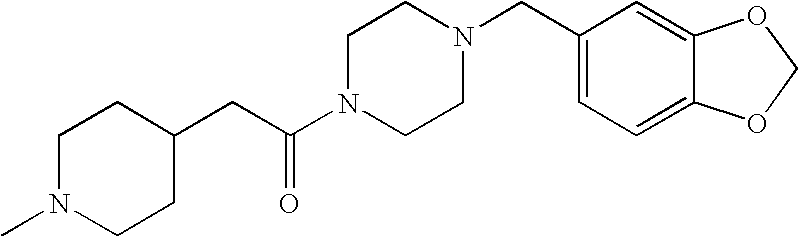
C1(CN2CCN(C(CC3CCN(C)CC3)=O)CC2)=CC=C2C(=C1)OCO2
